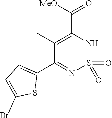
C1(C)=C(C([MeO])=O)NS(=O)(=O)N=C1C1=CC=C(Br)S1
